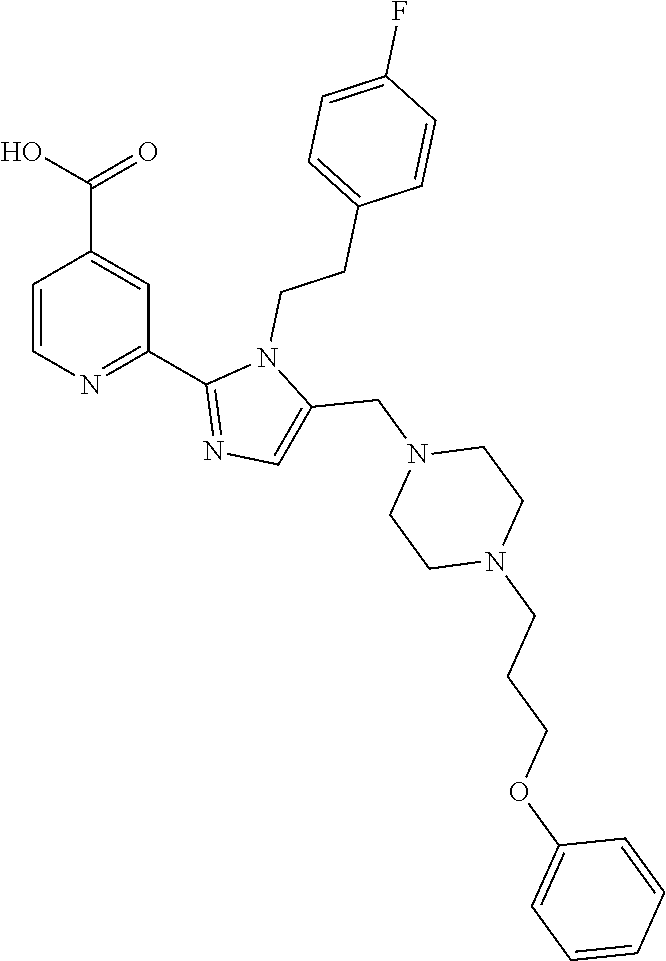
C1=CN=C(C2=NC=C(CN3CCN(CCCOC4=CC=CC=C4)CC3)N2CCC2=CC=C(F)C=C2)C=C1C(O)=O
